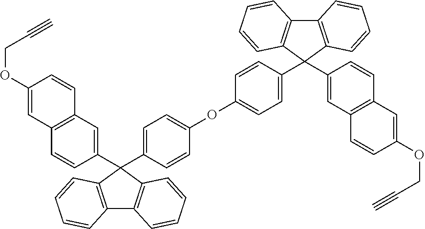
C12=C(C(C3=CC4=C(C=C3)C=C(OCC#C)C=C4)(C3=CC=C(OC4=CC=C(C5(C6=CC7=C(C=C6)C=C(OCC#C)C=C7)C6=C(C7=C5C=CC=C7)C=CC=C6)C=C4)C=C3)C3=C1C=CC=C3)C=CC=C2
